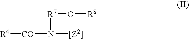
[R7](N([[Z2]])[CO][R4])O[R8]
